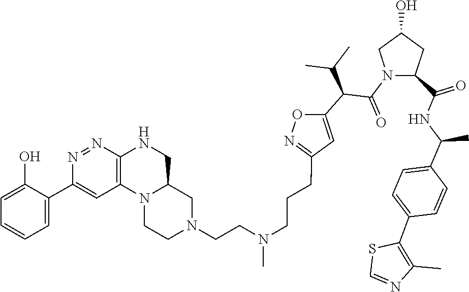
N(C)(CCN1CCN2C3=C(N=NC(C4=CC=CC=C4O)=C3)NCC2C1)CCCC1=NOC(C(C(C)C)C(=O)N2C(C(NC(C3=CC=C(C4=C(C)N=CS4)C=C3)C)=O)CC(O)C2)=C1
